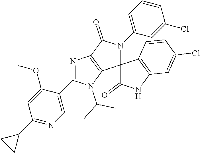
N1=C(C2=CN=C(C3CC3)C=C2OC)N(C(C)C)C2=C1C(=O)N(C1=CC=CC(Cl)=C1)C21C(=O)NC2=C1C=CC(Cl)=C2
